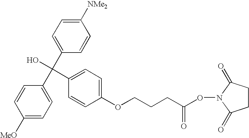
C1([MeO])=CC=C(C(C2=CC=C([NMe2])C=C2)(O)C2=CC=C(OCCCC(ON3C(=O)CCC3=O)=O)C=C2)C=C1
